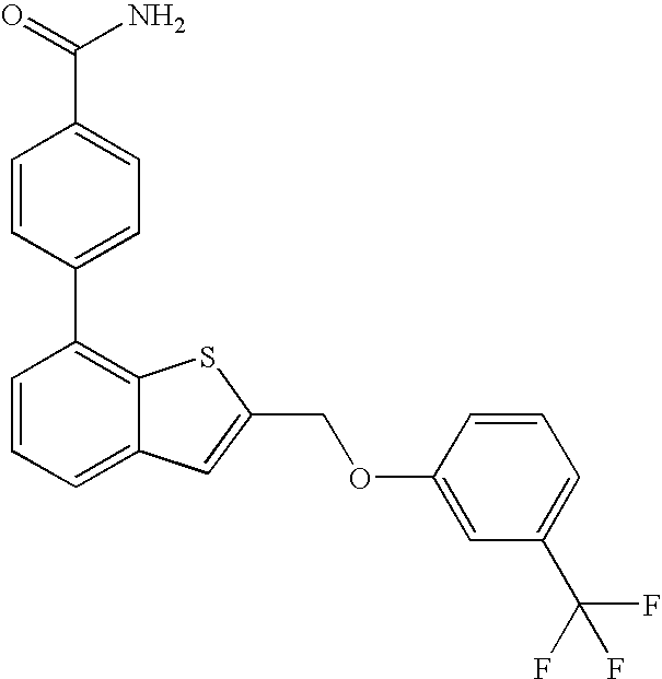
C1=CC(C2=C3C(=CC=C2)C=C(COC2=CC(C(F)(F)F)=CC=C2)S3)=CC=C1C(=O)N
